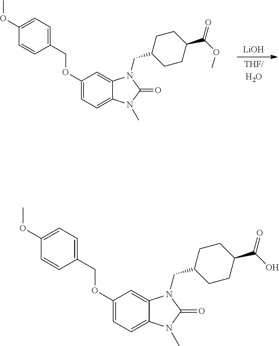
[THF/H2O].C1(OCC2=CC=C(OC)C=C2)=CC=C2C(=C1)N(CC1CCC(C(OC)=O)CC1)C(=O)N2C.[LiOH].C1(OCC2=CC=C(OC)C=C2)=CC=C2C(=C1)N(CC1CCC(C(O)=O)CC1)C(=O)N2C
